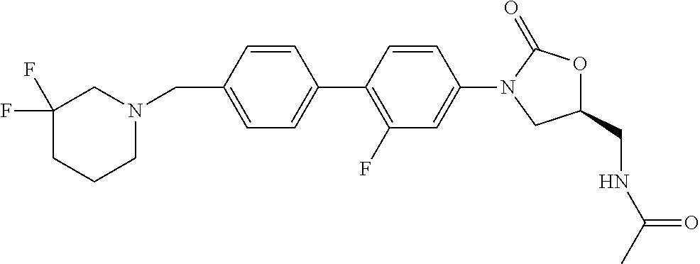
C(C1=CC=C(C2=C(F)C=C(N3CC(CNC(=O)C)OC3=O)C=C2)C=C1)N1CCCC(F)(F)C1
